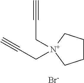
C1CC[N+](CC#C)(CC#C)C1.[Br-]
